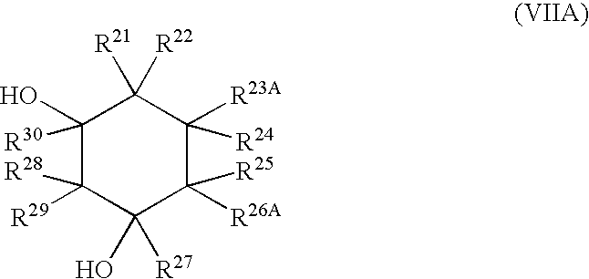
C1(O)([R30])C([R29])([R28])C([R27])(O)C([R26A])([R25])C([R23A])([R24])C1([R22])[R21]
